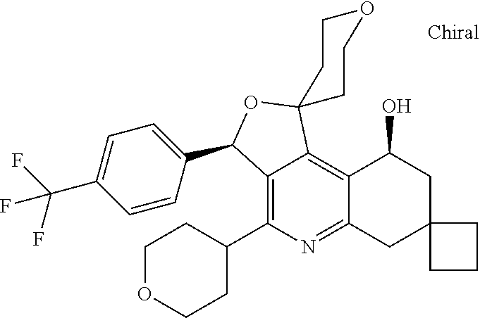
C1OCCC(C2=C3C(=C4C(=N2)CC2(CC4O)CCC2)C2(OC3C3=CC=C(C(F)(F)F)C=C3)CCOCC2)C1
